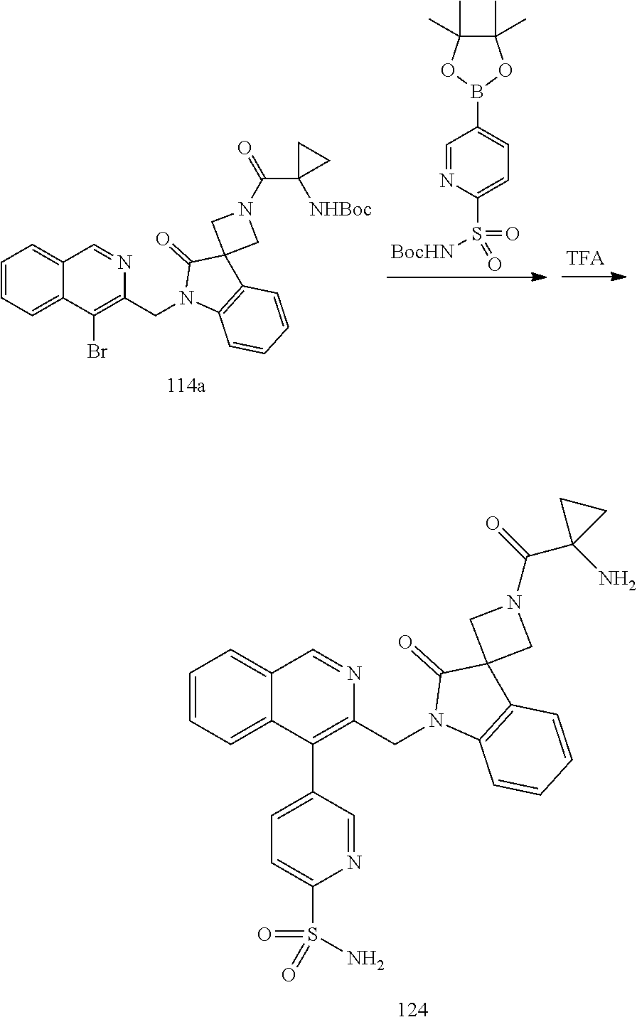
C1=CC=C2C(=C1)C=NC(CN1C3=C(C4(C1=O)CN(C(=O)C1(N)CC1)C4)C=CC=C3)=C2C1=CC=C(S(N)(=O)=O)N=C1.C1(C)(C)C(C)(C)OB(C2=CC=C(S([BocHN])(=O)=O)N=C2)O1.C1=CC=C2C(=C1)C=NC(CN1C3=C(C4(C1=O)CN(C(=O)C1([NHBoc])CC1)C4)C=CC=C3)=C2Br
